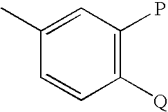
C1=C(C)C=CC([Q])=C1P
